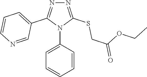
N1=C(SCC(=O)OCC)N(C2=CC=CC=C2)C(C2=CC=CN=C2)=N1
